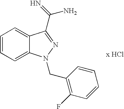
C1=CC=C2C(=C1)C(C(N)=N)=NN2CC1=C(F)C=CC=C1
